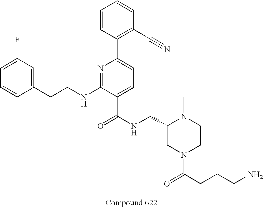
C1=CC(CCNC2=NC(C3=C(C#N)C=CC=C3)=CC=C2C(NCC2CN(C(CCCN)=O)CCN2C)=O)=CC(F)=C1
